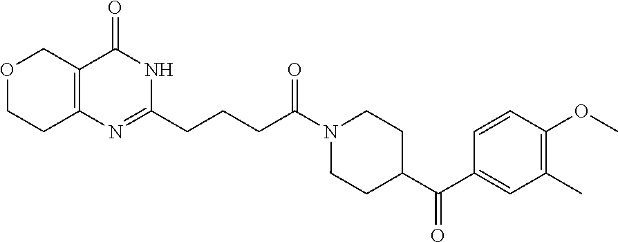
O1CCC2=C(C1)C(=O)NC(CCCC(N1CCC(C(C3=CC(C)=C(OC)C=C3)=O)CC1)=O)=N2
